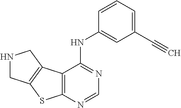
C12=C(N=CN=C1NC1=CC(C#C)=CC=C1)SC1=C2CNC1
